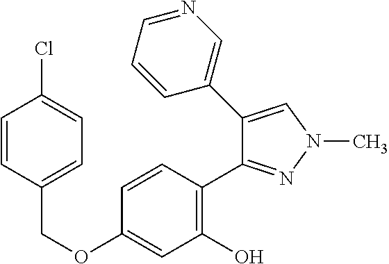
C(OC1=CC(O)=C(C2=NN(C)C=C2C2=CN=CC=C2)C=C1)C1=CC=C(Cl)C=C1
